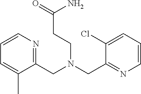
C(N(CC1=NC=CC=C1Cl)CCC(=O)N)C1=NC=CC=C1C
